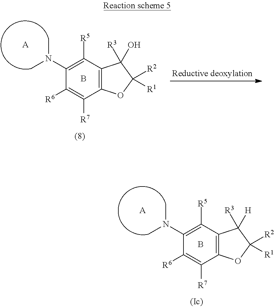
C12=C(C([R5])=C(N(C)C)C([R6])=C1[R7])C([R3])([H])C([R1])([R2])O2.B.[A].C12=C(C([R5])=C(N(C)C)C([R6])=C1[R7])C([R3])(O)C([R2])([R1])O2.B.[A]
